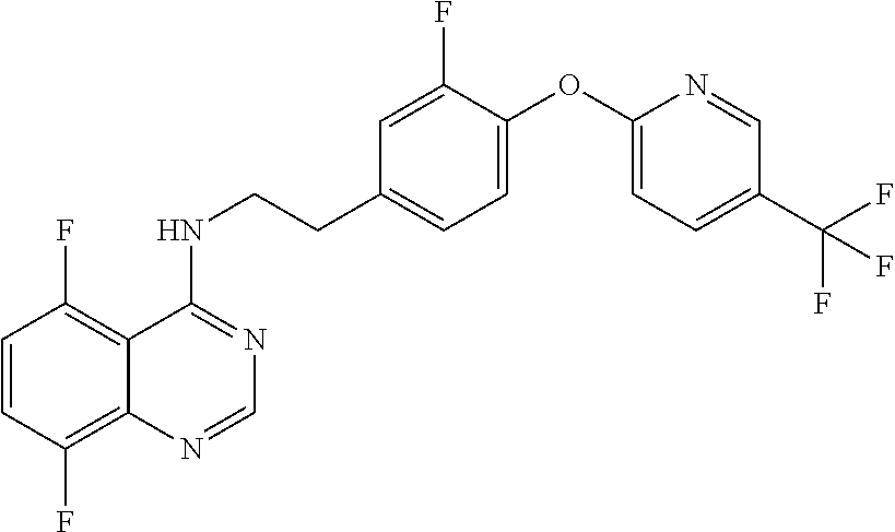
C1=CC(F)=C2C(=C1F)C(NCCC1=CC=C(OC3=CC=C(C(F)(F)F)C=N3)C(F)=C1)=NC=N2
